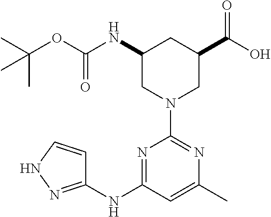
C1(NC(=O)OC(C)(C)C)CN(C2=NC(C)=CC(NC3=NNC=C3)=N2)CC(C(O)=O)C1
